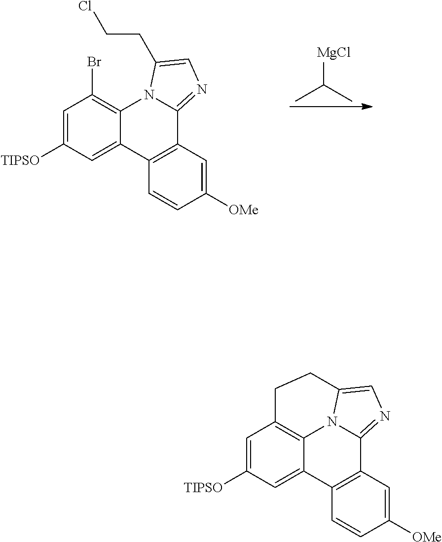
C1([TIPSO])=CC(Br)=C2C(=C1)C1=C(C3=NC=C(CCCl)N23)C=C([OMe])C=C1.[MgCl]C(C)C.C1([TIPSO])=CC2=C3C(=C1)C1=C(C4=NC=C(N34)CC2)C=C([OMe])C=C1
